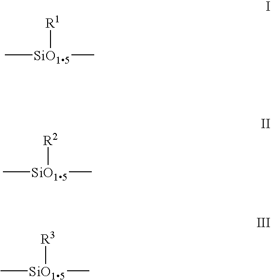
C[SiO15](C)[R1].C[SiO15](C)[R2].C[SiO15](C)[R3]
